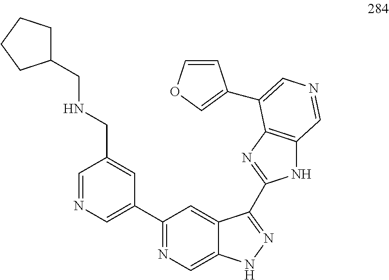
C1(CNCC2CCCC2)=CC(C2=NC=C3C(=C2)C(C2=NC4=C(N2)C=NC=C4C2=COC=C2)=NN3)=CN=C1
